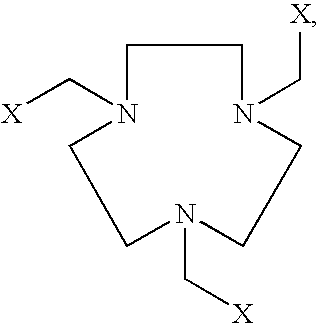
C1CN(C[X])CCN(C[X])CCN1C[X]
